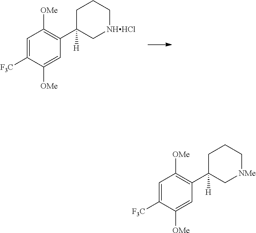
C1=C([F3C])C([OMe])=CC(C2([H])C[NHHCl]CCC2)=C1[OMe].C1=C([F3C])C([OMe])=CC(C2([H])C[NMe]CCC2)=C1[OMe]
